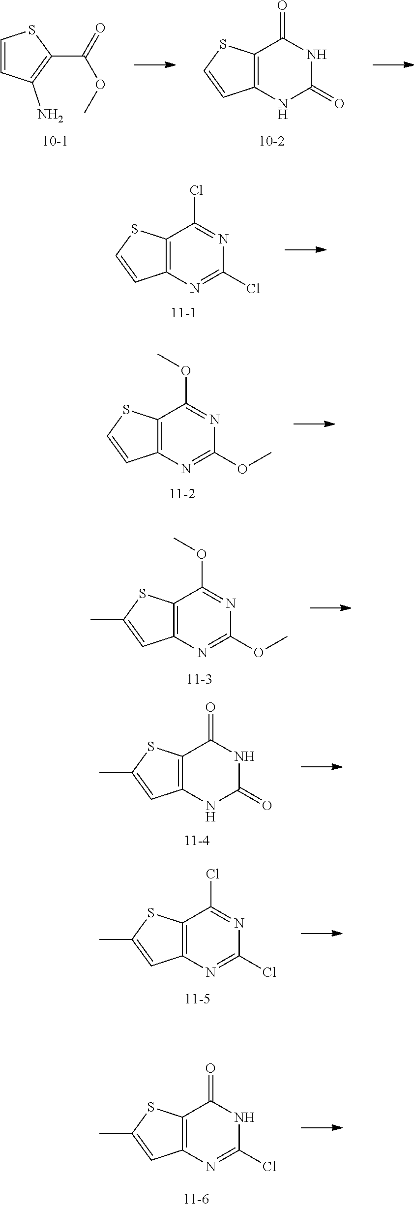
C1(C(OC)=O)=C(N)C=CS1.C12=C(NC(=O)NC1=O)C=CS2.C12=C(N=C(Cl)N=C1Cl)C=CS2.C12=C(N=C(OC)N=C1OC)C=CS2.C12=C(N=C(OC)N=C1OC)C=C(C)S2.C12=C(NC(=O)NC1=O)C=C(C)S2.C12=C(N=C(Cl)N=C1Cl)C=C(C)S2.C12=C(N=C(Cl)NC1=O)C=C(C)S2
